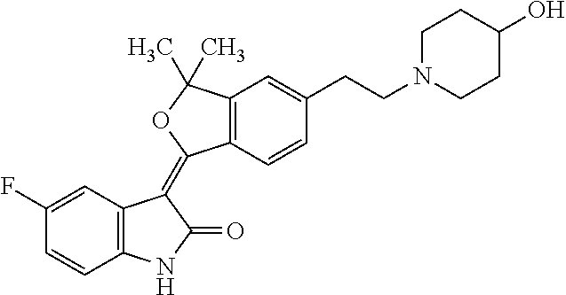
C1(F)=CC2=C(C=C1)NC(=O)C2=C1C2=C(C=C(CCN3CCC(O)CC3)C=C2)C(C)(C)O1
